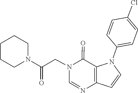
N1=CN(CC(N2CCCCC2)=O)C(=O)C2=C1C=CN2C1=CC=C(Cl)C=C1
